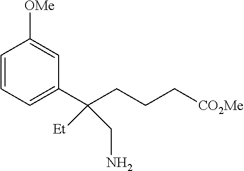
C1=CC=C(C(CCC[CO2Me])([Et])CN)C=C1[OMe]
